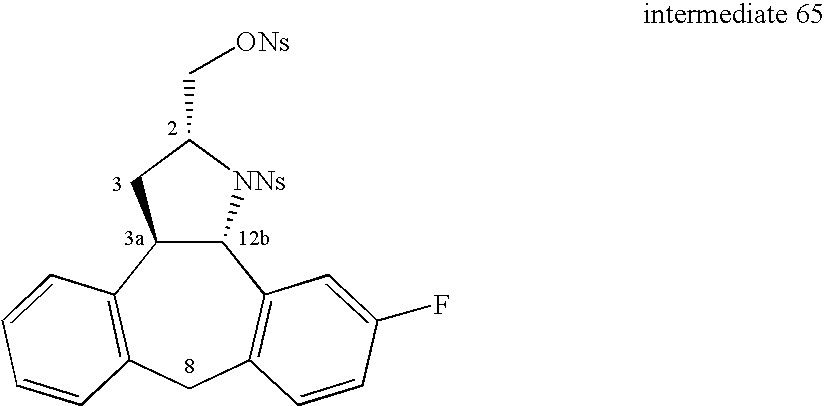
C12C(C3=C(CC4=C1C=C(F)C=C4)C=CC=C3)CC(C[ONs])[NNs]2
